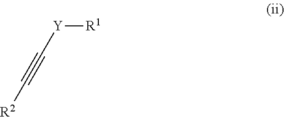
[Y]([R1])C#C[R2]
